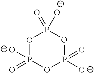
O1P(=O)([O-])OP([O-])(=O)OP1(=O)[O-]
